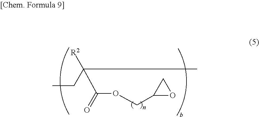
CCC(C)([R2])C(=O)OCC1OC1
